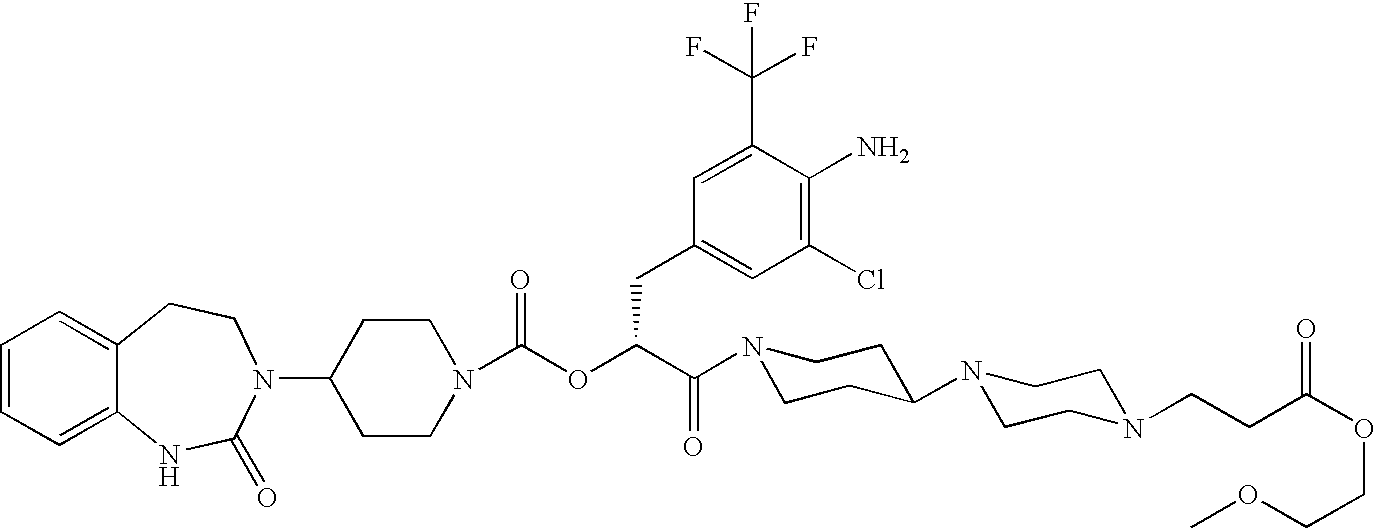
C1=CC=C2C(=C1)CCN(C1CCN(C(OC(C(N3CCC(N4CCN(CCC(OCCOC)=O)CC4)CC3)=O)CC3=CC(Cl)=C(N)C(C(F)(F)F)=C3)=O)CC1)C(=O)N2
